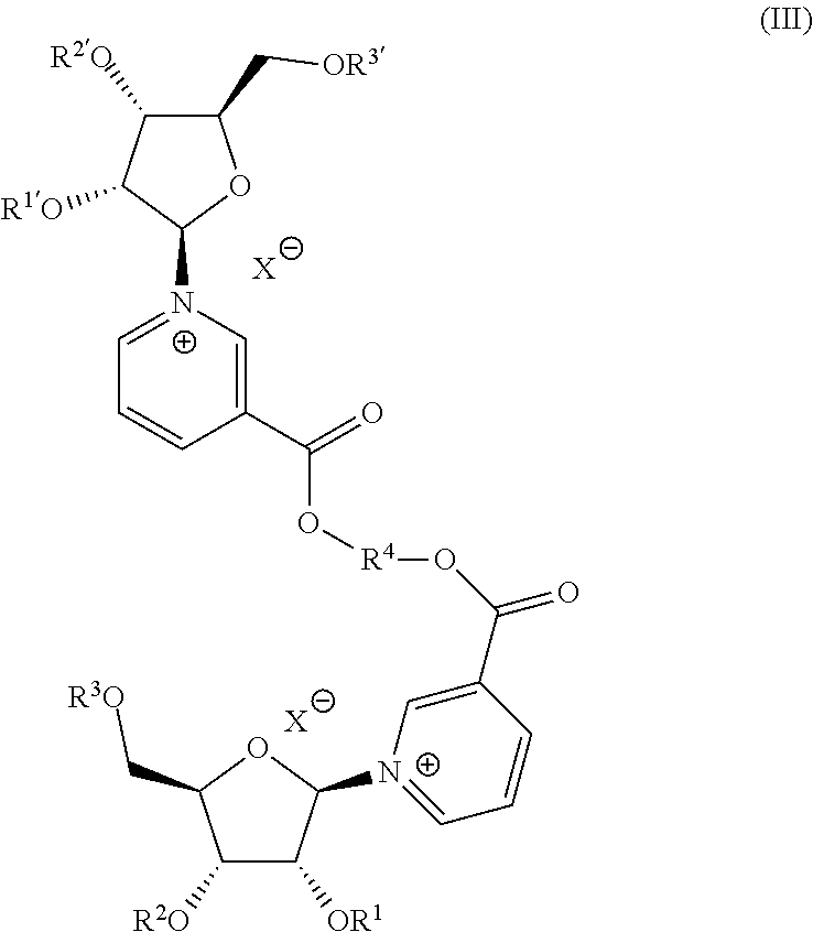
O([R4]OC(=O)C1=C[N+](C2C([R1O])C([R2O])C(C[OR3])O2)=CC=C1)C(=O)C1=C[N+](C2C([OR1])C([R2O])C(C[R3O])O2)=CC=C1.[X].[X]
